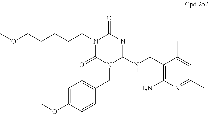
C1=C(OC)C=CC(CN2C(NCC3=C(N)N=C(C)C=C3C)=NC(=O)N(CCCCCOC)C2=O)=C1
